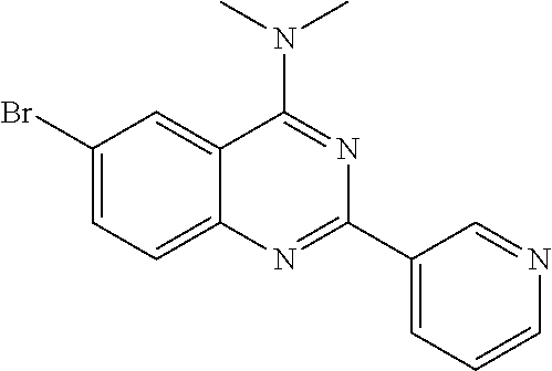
C1(Br)=CC=C2C(=C1)C(N(C)C)=NC(C1=CC=CN=C1)=N2
